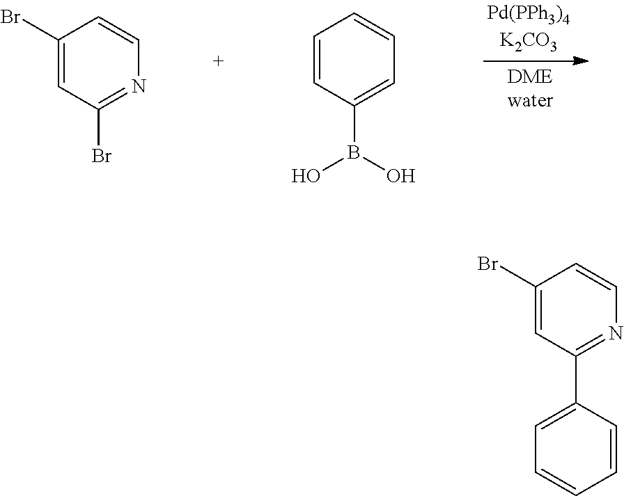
C1(Br)=CC(Br)=NC=C1.C1=CC(B(O)O)=CC=C1.C1(Br)=CC(C2=CC=CC=C2)=NC=C1
